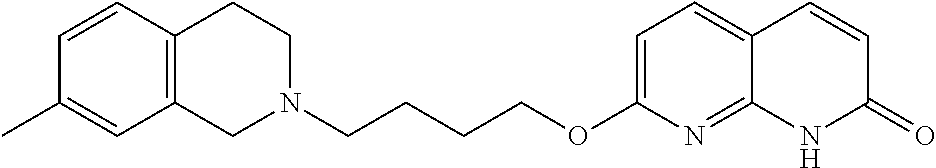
C12=C(CCN(CCCCOC3=CC=C4C(=N3)NC(=O)C=C4)C1)C=CC(C)=C2
